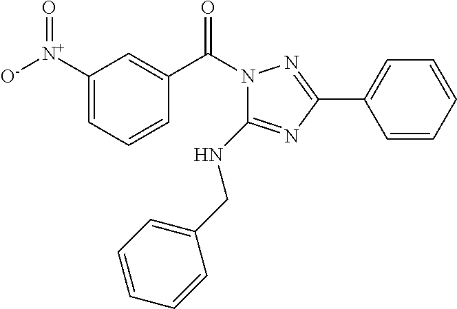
C1=C([N+]([O-])=O)C=C(C(N2N=C(C3=CC=CC=C3)N=C2NCC2=CC=CC=C2)=O)C=C1
